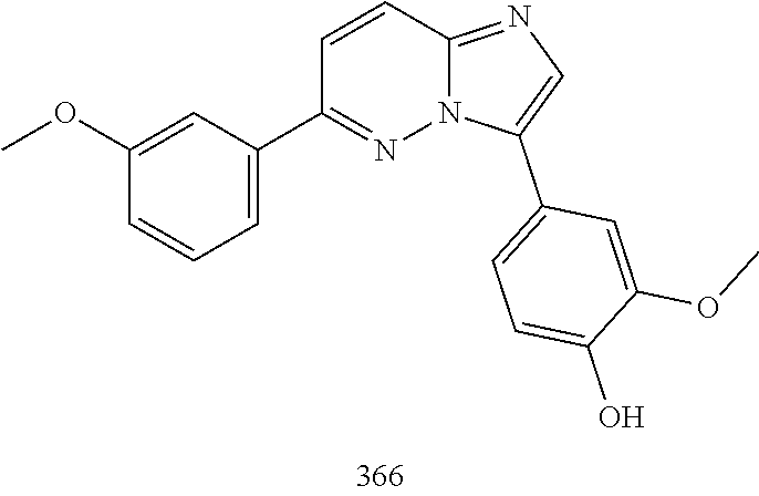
C1(C2=CC=CC(OC)=C2)=NN2C(=NC=C2C2=CC=C(O)C(OC)=C2)C=C1
